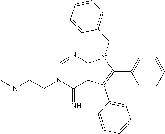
C(CN(C)C)N1C(=N)C2=C(N=C1)N(CC1=CC=CC=C1)C(C1=CC=CC=C1)=C2C1=CC=CC=C1
